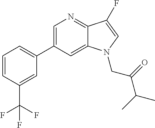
C1=C(C2=CC=CC(C(F)(F)F)=C2)C=C2C(=N1)C(F)=CN2CC(C(C)C)=O
